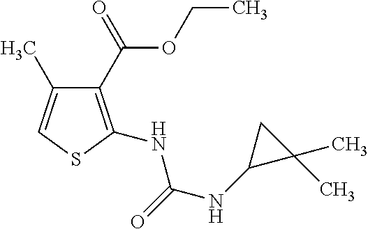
C1(C(=O)OCC)=C(NC(NC2C(C)(C)C2)=O)SC=C1C
